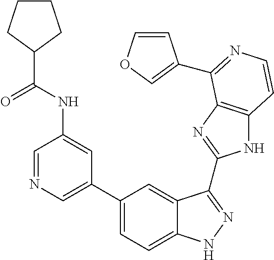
C1(C2=CN=CC(NC(C3CCCC3)=O)=C2)=CC=C2C(=C1)C(C1=NC3=C(N1)C=CN=C3C1=COC=C1)=NN2
